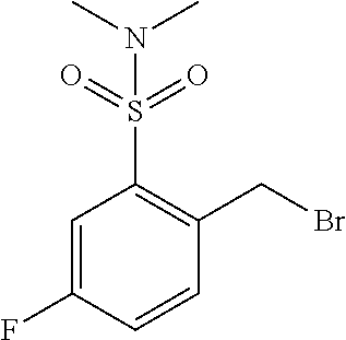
C1=C(F)C=CC(CBr)=C1S(N(C)C)(=O)=O
